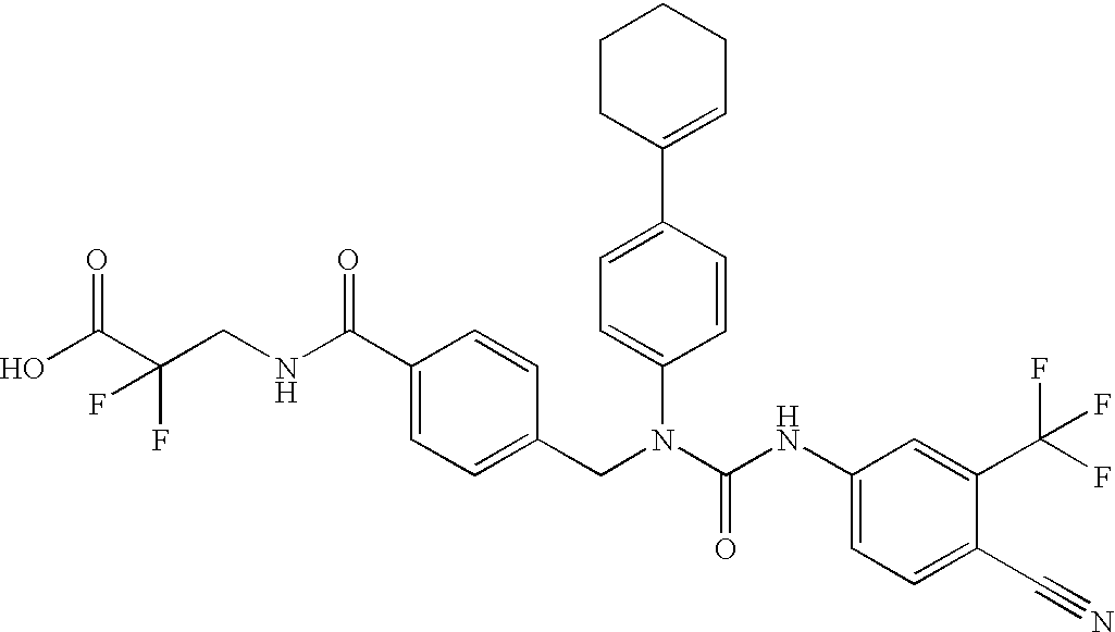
OC(C(CNC(C1=CC=C(CN(C(NC2=CC=C(C#N)C(C(F)(F)F)=C2)=O)C2=CC=C(C3=CCCCC3)C=C2)C=C1)=O)(F)F)=O
